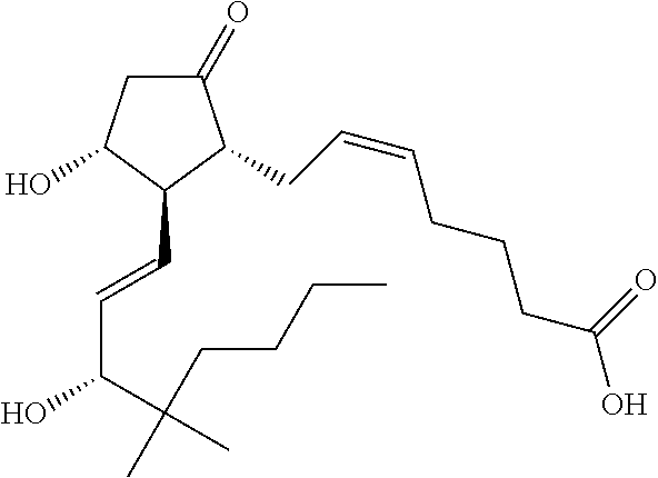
C1(=O)CC(O)C(C=CC(C(C)(C)CCCC)O)C1CC=CCCCC(=O)O
